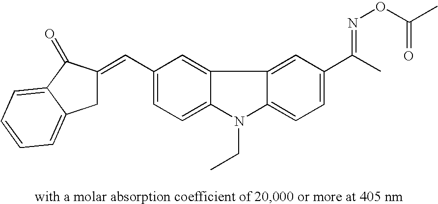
C1C(=CC2=CC=C3C(=C2)C2=CC(C(C)=NOC(=O)C)=CC=C2N3CC)C(=O)C2=CC=CC=C12
